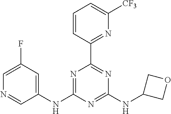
C1(NC2=NC(C3=NC([CF3])=CC=C3)=NC(NC3COC3)=N2)=CC(F)=CN=C1
